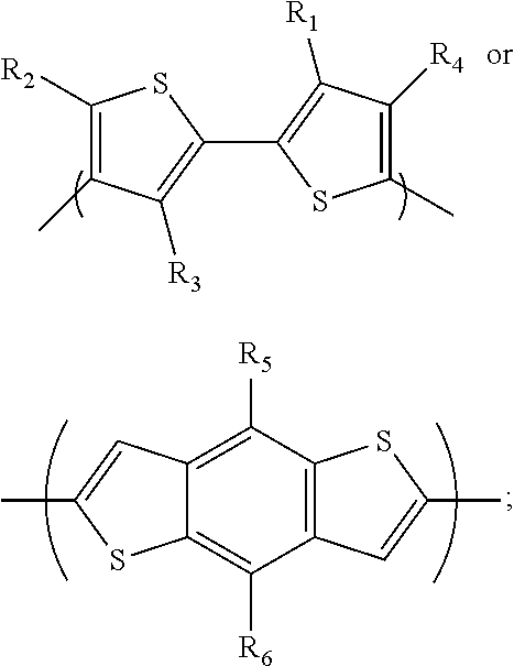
C1(C2=C([R1])C([R4])=C(C)S2)=C([R3])C(C)=C([R2])S1.C12=C(C([R5])=C3C(=C1[R6])SC(C)=C3)SC(C)=C2
